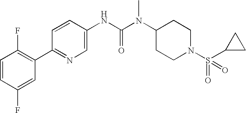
C1=CC(F)=CC(C2=NC=C(NC(N(C3CCN(S(=O)(C4CC4)=O)CC3)C)=O)C=C2)=C1F
